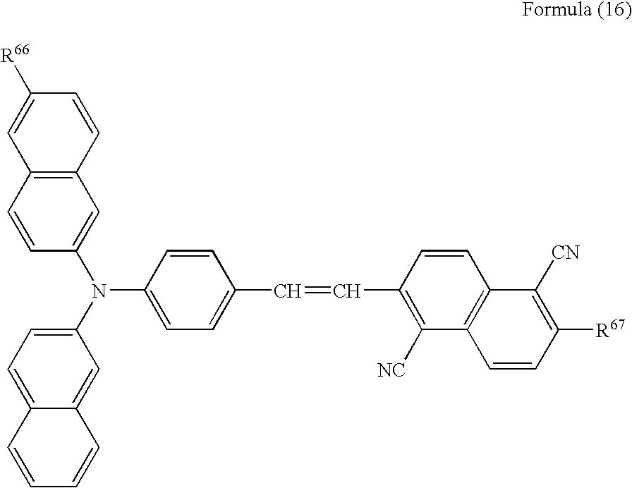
C1=CC(N(C2=CC3=C(C=C2)C=C([R66])C=C3)C2=CC=C3C(=C2)C=CC=C3)=CC=C1C=CC1=C([NC])C2=C(C=C1)C([CN])=C([R67])C=C2
